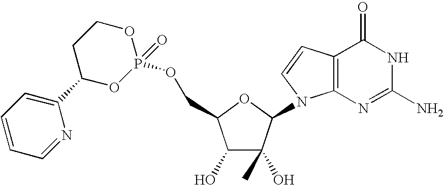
C1(O)C(O)(C)C(N2C3=C(C=C2)C(=O)NC(N)=N3)OC1COP1(=O)OCCC(C2=CC=CC=N2)O1
